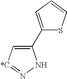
C1(C2=CC=CS2)=C[*C]=NN1
